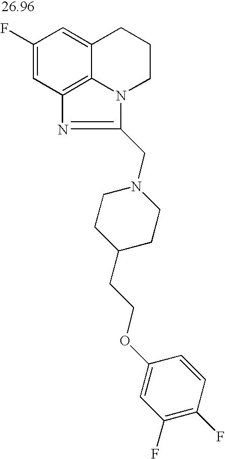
C1(F)=CC2=C3C(=C1)CCCN3C(CN1CCC(CCOC3=CC(F)=C(F)C=C3)CC1)=N2
